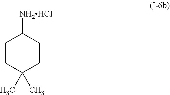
CC1(C)CCC([NH2HCl])CC1
